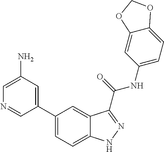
C1(N)=CN=CC(C2=CC=C3C(=C2)C(C(NC2=CC=C4C(=C2)OCO4)=O)=NN3)=C1
